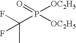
C(C)(P([OC2H5])(=O)[OC2H5])(F)F
